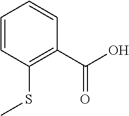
C1=CC(SC)=C(C(=O)O)C=C1
